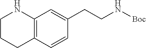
C12=C(C=C(CCN[Boc])C=C1)NCCC2
